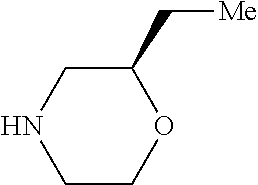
C1COC(C[Me])CN1
